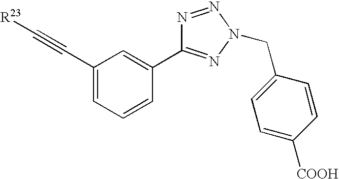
C1=C(CN2N=C(C3=CC(C#C[R23])=CC=C3)N=N2)C=CC([COOH])=C1
